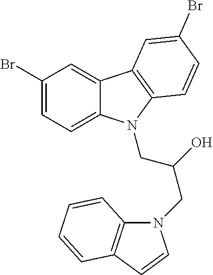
C1(Br)=CC=C2C(=C1)C1=C(C=CC(Br)=C1)N2CC(O)CN1C2=C(C=C1)C=CC=C2
